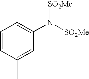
C1=CC(C)=CC(N([SO2Me])[SO2Me])=C1
